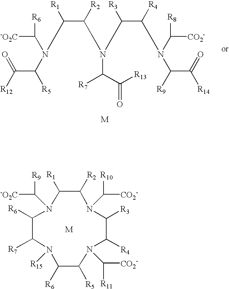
[-O2C]C([R6])N(C(C([R12])=O)[R5])C([R1])C([R2])N(C([R7])C(=O)[R13])C([R3])C([R4])N(C([CO2-])[R8])C(C([R14])=O)[R9].N1([R15])C([R7])C([R6])N(C([-O2C])[R9])C([R1])C([R2])N(C([CO2-])[R10])C([R3])C([R4])N(C([CO2-])[R11])C([R5])C1[R6]
